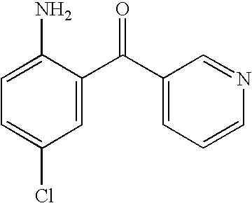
C1=C(C(C2=CC=CN=C2)=O)C(N)=CC=C1Cl
